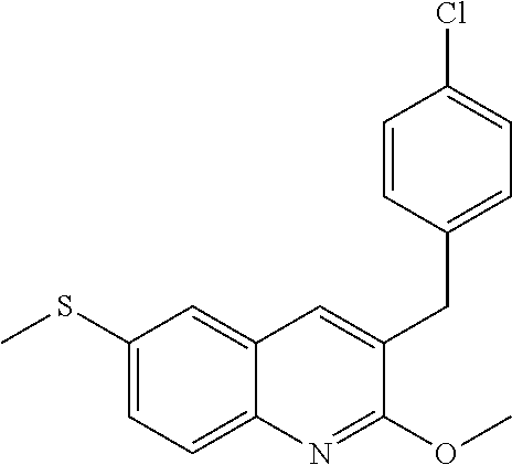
C1(SC)=CC=C2C(=C1)C=C(CC1=CC=C(Cl)C=C1)C(OC)=N2
